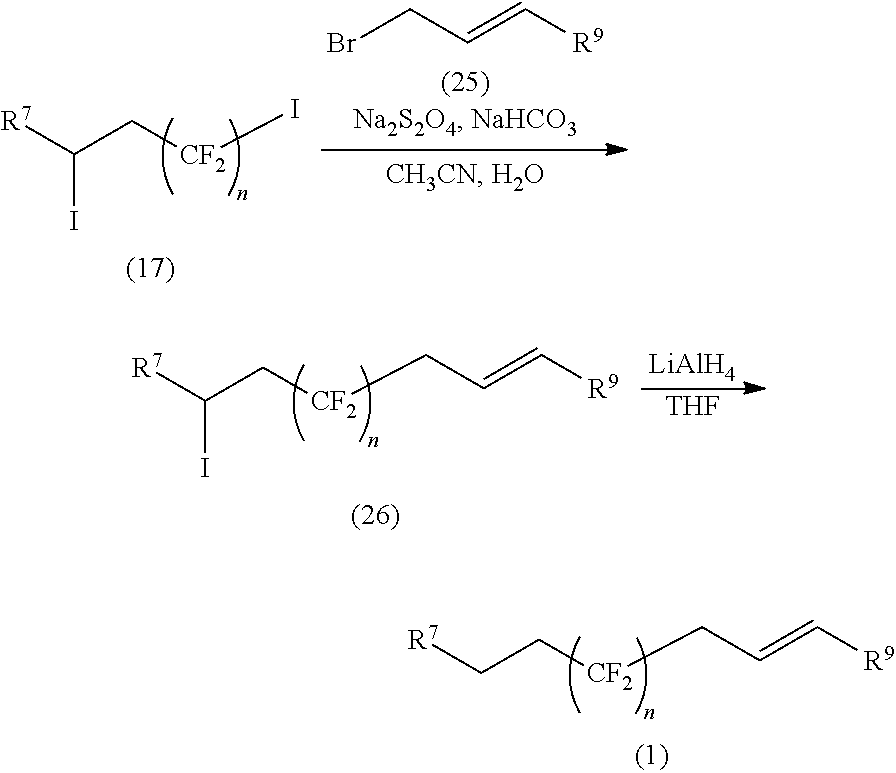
[R7]CC[CF2]CC=C[R9].[R7]C(C[CF2]I)I.C(C=C[R9])Br.[R7]C(C[CF2]CC=C[R9])I.[LiAlH4].[THF]
